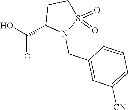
OC(=O)C1CCS(=O)(=O)N1CC1=CC([CN])=CC=C1
